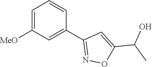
C1=C([MeO])C=C(C2=NOC(C(C)O)=C2)C=C1
